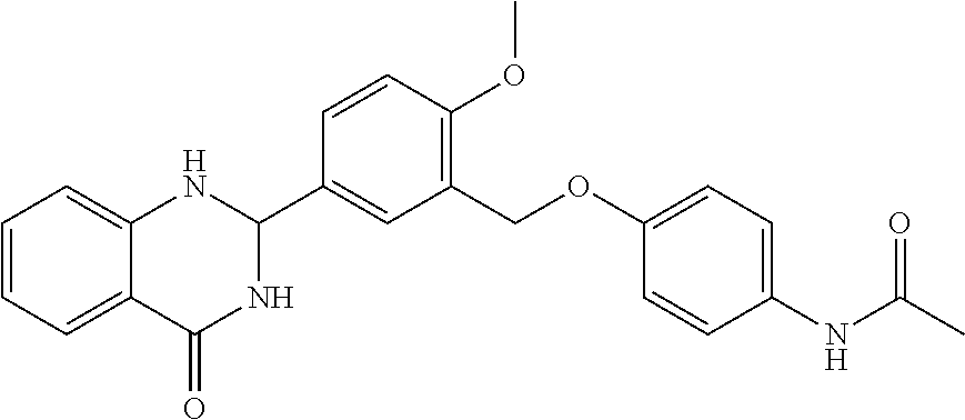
C1=CC=C2C(=C1)NC(C1=CC(COC3=CC=C(NC(C)=O)C=C3)=C(OC)C=C1)NC2=O
